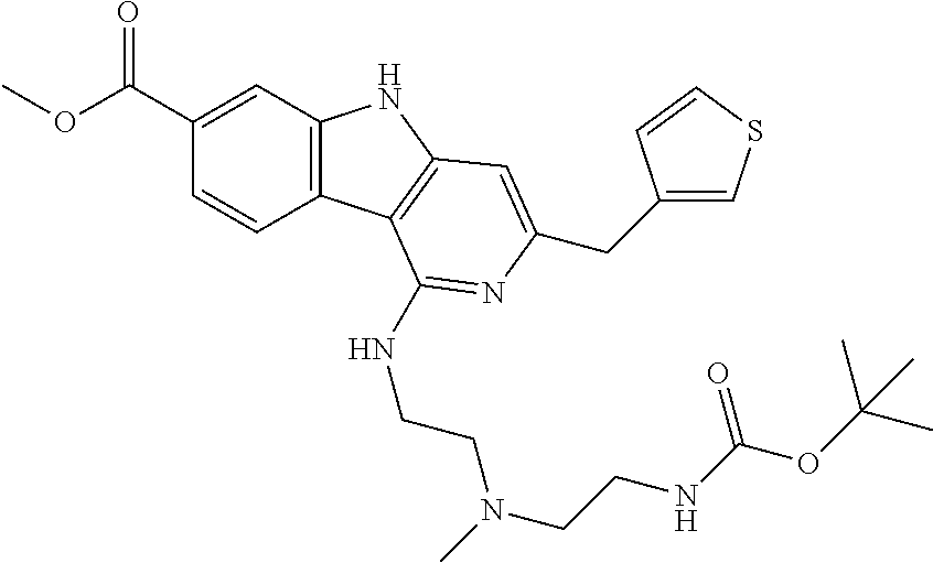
C1(C(OC)=O)=CC2=C(C=C1)C1=C(N2)C=C(CC2=CSC=C2)N=C1NCCN(CCNC(OC(C)(C)C)=O)C
